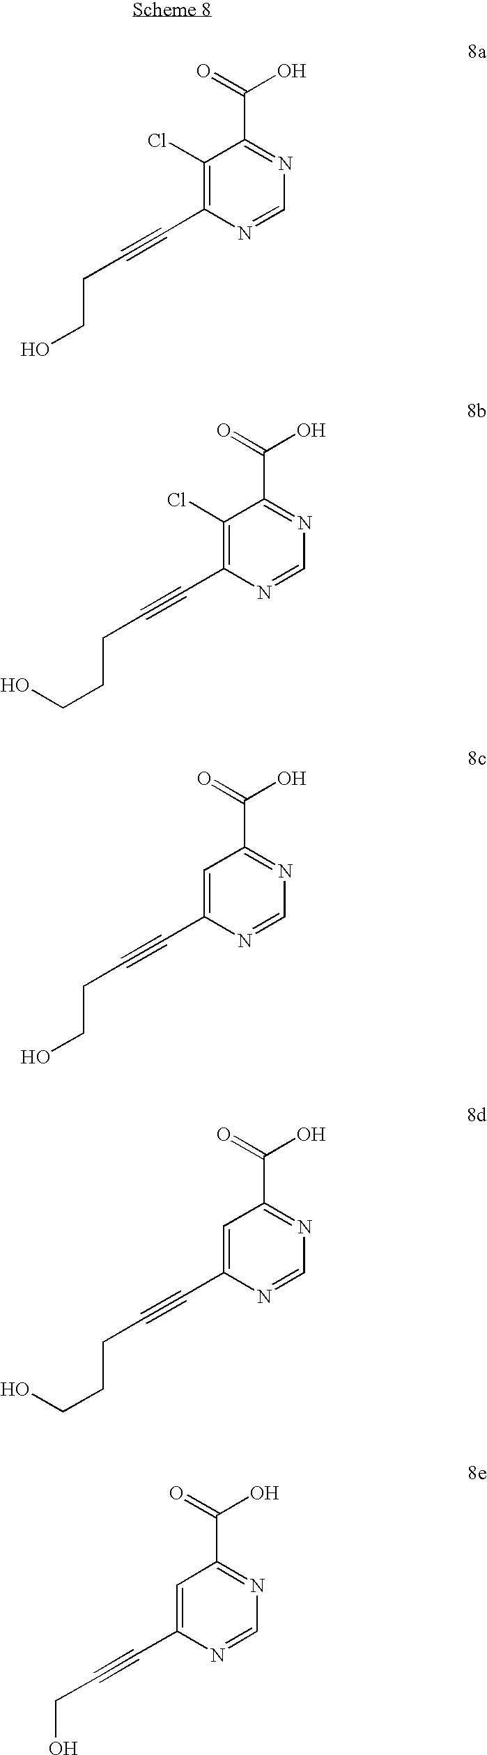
C1(Cl)=C(C#CCCO)N=CN=C1C(=O)O.C1(Cl)=C(C#CCCCO)N=CN=C1C(=O)O.C1=C(C#CCCO)N=CN=C1C(=O)O.C1=C(C#CCCCO)N=CN=C1C(=O)O.C1=C(C#CCO)N=CN=C1C(=O)O
